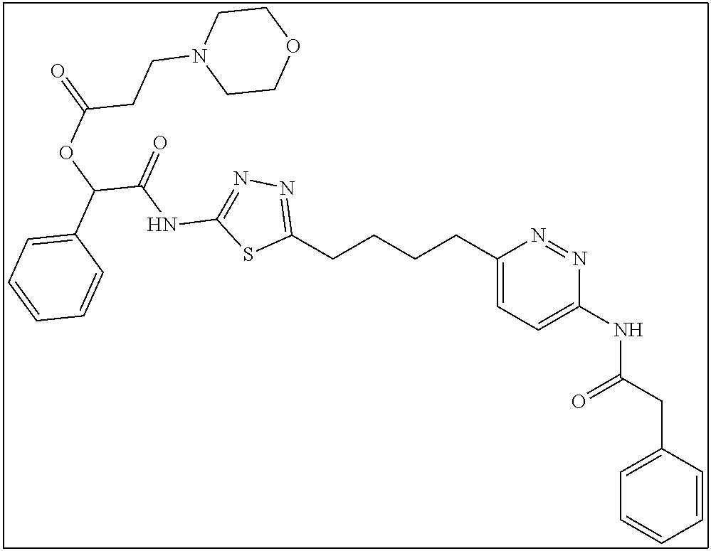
C(CCCC1=CC=C(NC(CC2=CC=CC=C2)=O)N=N1)C1=NN=C(NC(C(OC(=O)CCN2CCOCC2)C2=CC=CC=C2)=O)S1
